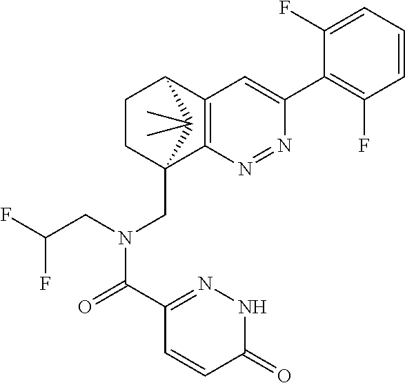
N1=NC2=C(C=C1C1=C(F)C=CC=C1F)C1CCC2(CN(C(=O)C2=NNC(=O)C=C2)CC(F)F)C1(C)C
